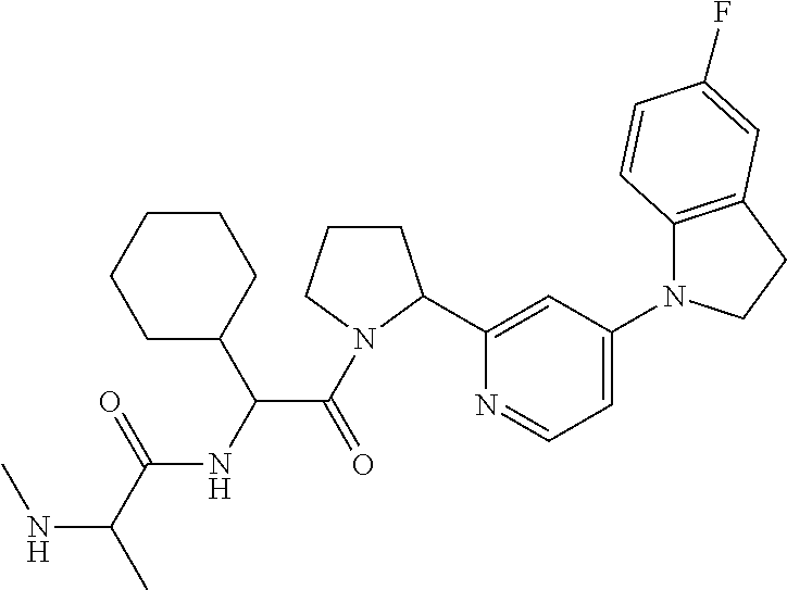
N(C(C)C(=O)NC(C(=O)N1CCCC1C1=CC(N2C3=C(CC2)C=C(F)C=C3)=CC=N1)C1CCCCC1)C
